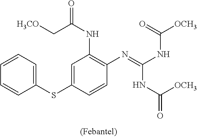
C1=CC=C(SC2=CC(NC(=O)C[H3CO])=C(N=C(NC(=O)[OCH3])NC(=O)[OCH3])C=C2)C=C1
